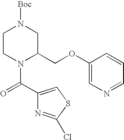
C1CN(C(=O)C2=CSC(Cl)=N2)C(COC2=CN=CC=C2)CN1[Boc]
